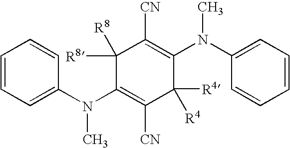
C1(N(C2=CC=CC=C2)C)=C([CN])C([R4])([R4])C(N(C2=CC=CC=C2)C)=C([CN])C1([R8])[R8]
